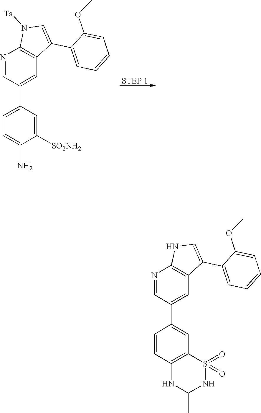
C1=C(C2=CC3=C(N=C2)N([Ts])C=C3C2=CC=CC=C2OC)C=C([SO2NH2])C(N)=C1.C1=CC2=C(C=C1C1=CC3=C(N=C1)NC=C3C1=CC=CC=C1OC)S(=O)(=O)NC(C)N2
